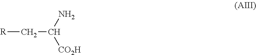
[R]CC([CO2H])N
